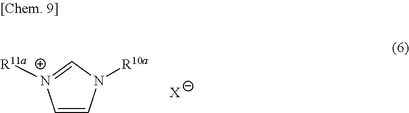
C1=CN([R10a])C=[N+]1[R11a].[X]
